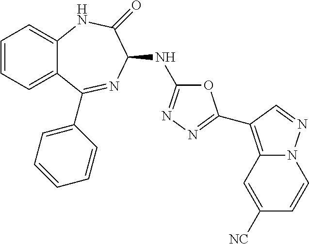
C1=CC=C2C(=C1)NC(=O)C(NC1=NN=C(C3=C4N(N=C3)C=CC([NC])=C4)O1)N=C2C1=CC=CC=C1
